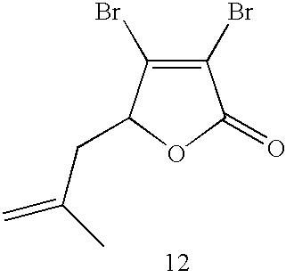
C1(Br)=C(Br)C(CC(=C)C)OC1=O
